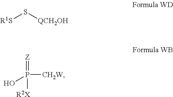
[R1S]S[QCH2OH].[Z]=P([R2X])(O)[CH2W]
